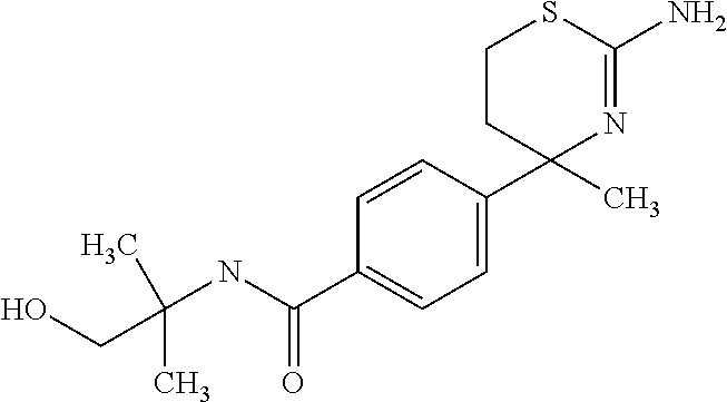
C1CC(C2=CC=C(C(NC(C)(CO)C)=O)C=C2)(C)N=C(N)S1
